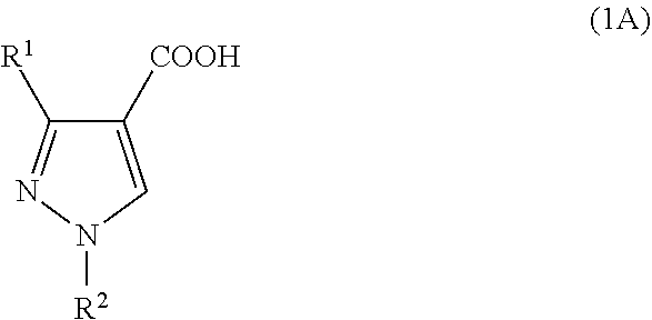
C1([COOH])=CN([R2])N=C1[R1]
